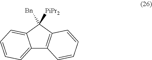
C12=CC=CC=C1C([Bn])([PiPr2])C1=C2C=CC=C1
